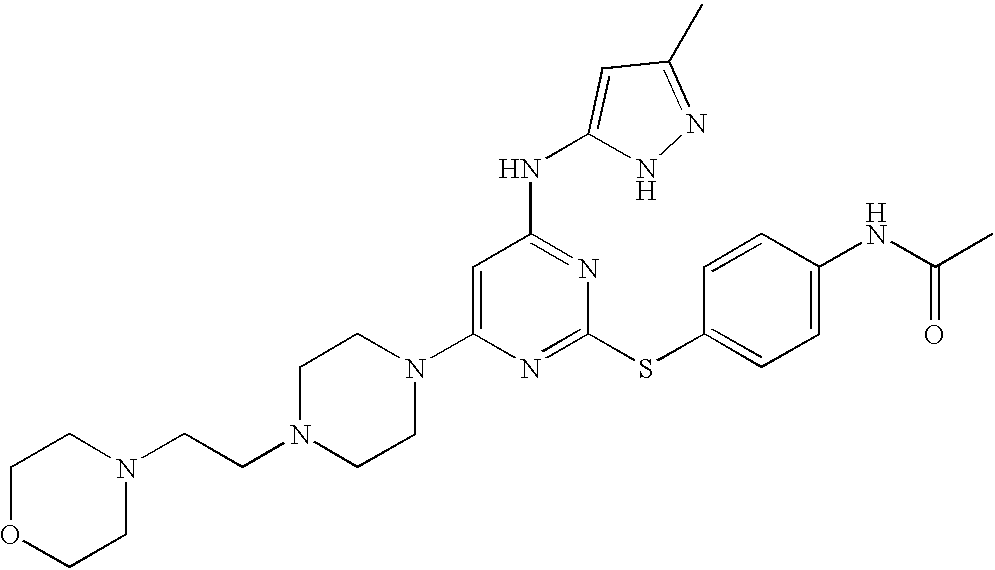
N1(C2=CC(NC3=CC(C)=NN3)=NC(SC3=CC=C(NC(=O)C)C=C3)=N2)CCN(CCN2CCOCC2)CC1
